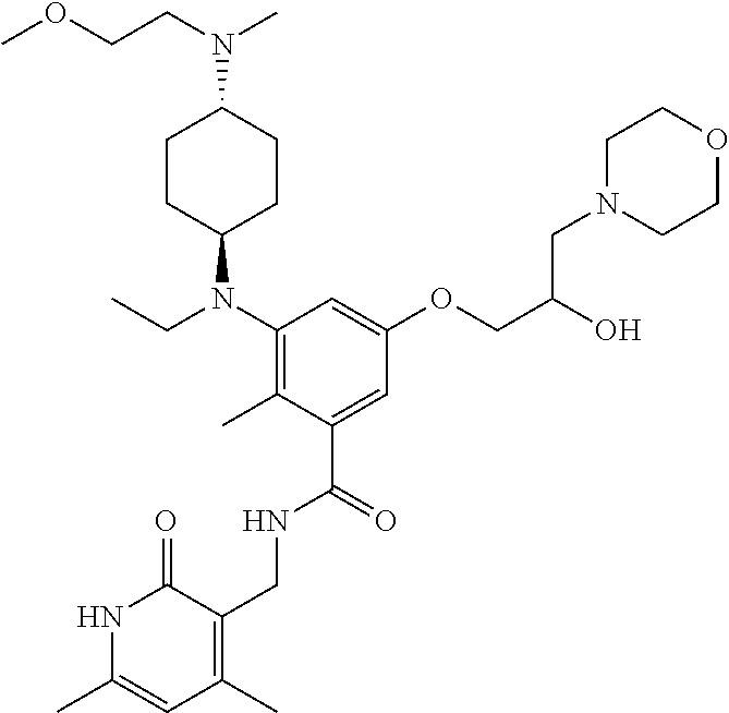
C1CC(N(CC)C2=C(C)C(C(NCC3=C(C)C=C(C)NC3=O)=O)=CC(OCC(CN3CCOCC3)O)=C2)CCC1N(C)CCOC
